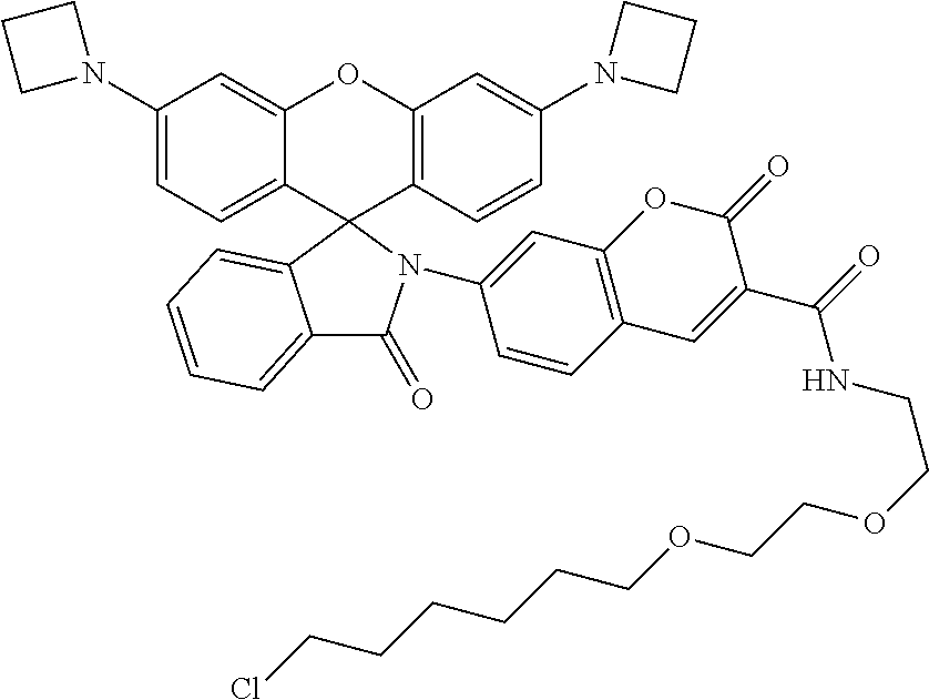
C1(N2CCC2)=CC=C2C(=C1)OC1=C(C23C2=CC=CC=C2C(=O)N3C2=CC3=C(C=C2)C=C(C(NCCOCCOCCCCCCCl)=O)C(=O)O3)C=CC(N2CCC2)=C1
